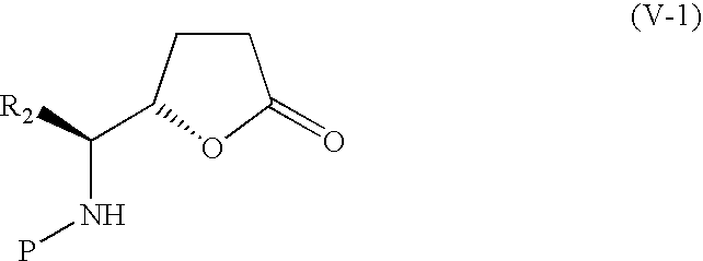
C1CC(C(NP)[R2])OC1=O
